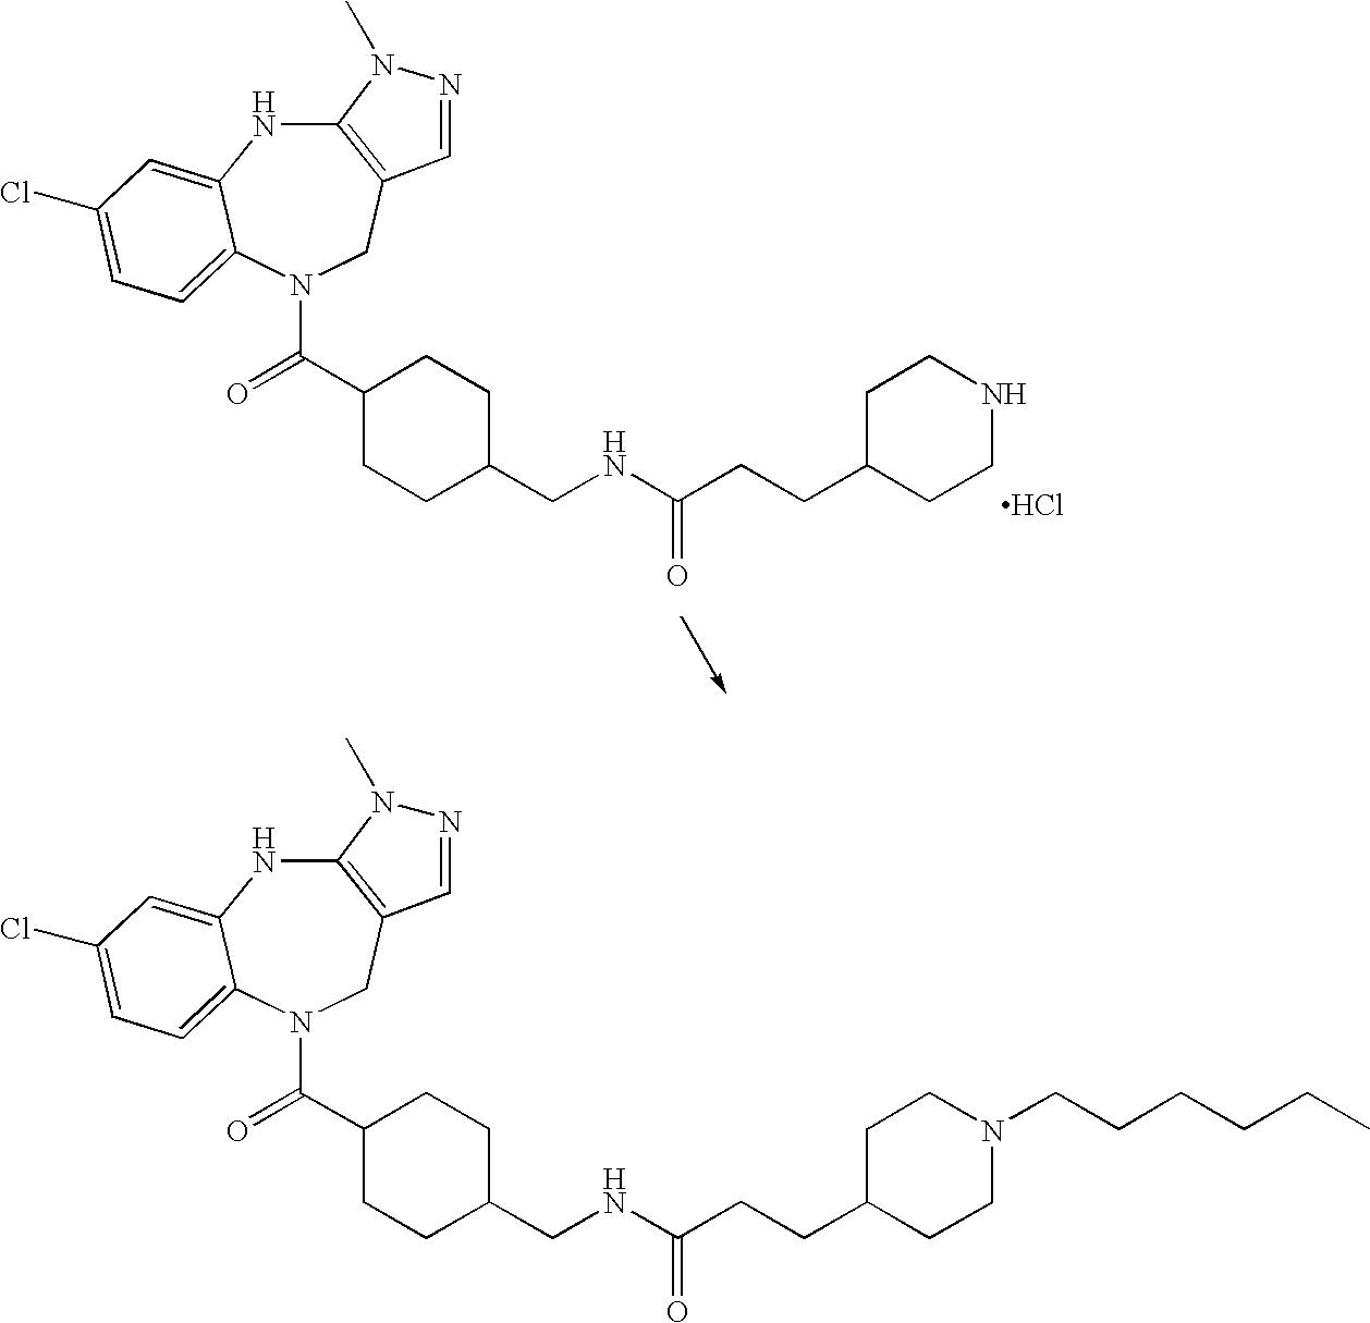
C12=C(CN(C(=O)C3CCC(CNC(CCC4CCNCC4)=O)CC3)C3=CC=C(Cl)C=C3N1)C=NN2C.Cl.C12=C(CN(C(=O)C3CCC(CNC(CCC4CCN(CCCCCC)CC4)=O)CC3)C3=CC=C(Cl)C=C3N1)C=NN2C
